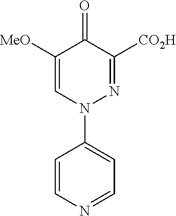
C1([MeO])=CN(C2=CC=NC=C2)N=C([CO2H])C1=O
